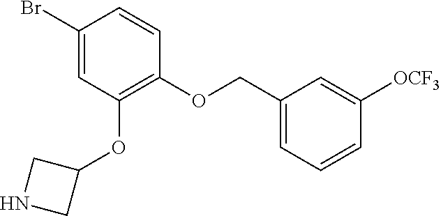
C1(Br)=CC(OC2CNC2)=C(OCC2=CC=CC([OCF3])=C2)C=C1
